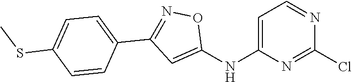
C1=C(NC2=CC(C3=CC=C(SC)C=C3)=NO2)N=C(Cl)N=C1
